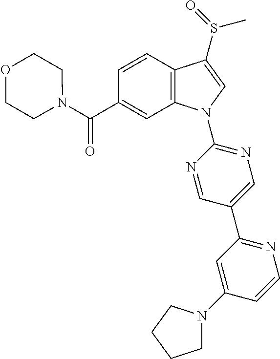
C(C1=CC2=C(C=C1)C(S(C)=O)=CN2C1=NC=C(C2=NC=CC(N3CCCC3)=C2)C=N1)(=O)N1CCOCC1
